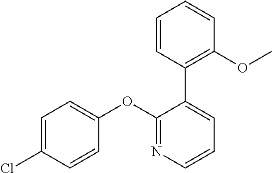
C1=C(Cl)C=CC(OC2=NC=CC=C2C2=C(OC)C=CC=C2)=C1
